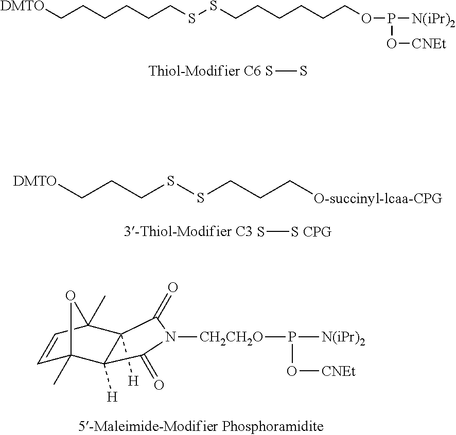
C12([H])C([H])(C3(C)C=CC1(C)O3)C(=O)N([CH2CH2O]P([N(iPr)2])O[CNEt])C2=O.SS.[DMTO]CCCCCCSSCCCCCCOP([N(iPr)2])O[CNEt].[DMTO]CCCSSCCC[O-succinyl-lcaa-CPG].S[S CPG]
